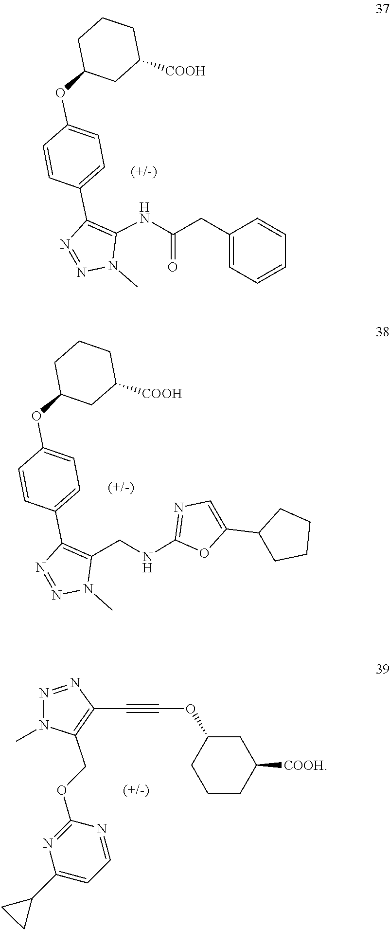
C1C(OC2=CC=C(C3=C(NC(CC4=CC=CC=C4)=O)N(C)N=N3)C=C2)CC([COOH])CC1.N1=NN(C)C(CNC2=NC=C(C3CCCC3)O2)=C1C1=CC=C(OC2CCCC([COOH])C2)C=C1.N1=NN(C)C(COC2=NC(C3CC3)=CC=N2)=C1C#COC1CC([COOH])CCC1
